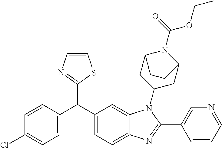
C1=C(C(C2=CC=C3C(=C2)N(C2CC4N(C(=O)OCC)C(C2)CC4)C(C2=CN=CC=C2)=N3)C2=NC=CS2)C=CC(Cl)=C1
